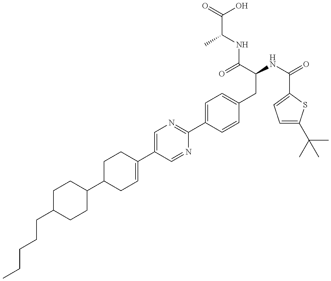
C(CCC1CCC(C2CC=C(C3=CN=C(C4=CC=C(CC(NC(=O)C5=CC=C(C(C)(C)C)S5)C(=O)NC(C(=O)O)C)C=C4)N=C3)CC2)CC1)CC
